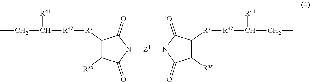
CCC([R42][Rx]C1C(=O)N([Z1]N2C(=O)C([Rxx])C([Rx][R42]C(CC)[R41])C2=O)C(=O)C1[Rxx])[R41]
